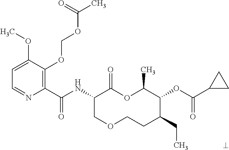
C1(C(NC2COCCC(CC)C(OC(=O)C3CC3)C(C)OC2=O)=O)=C(OCOC(C)=O)C(OC)=CC=N1
